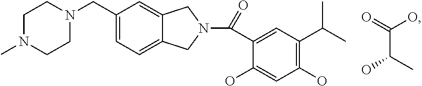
C1N(C)CCN(CC2=CC=C3C(=C2)CN(C(=O)C2=CC(C(C)C)=C(O)C=C2O)C3)C1.C(C(C)O)(=O)O
